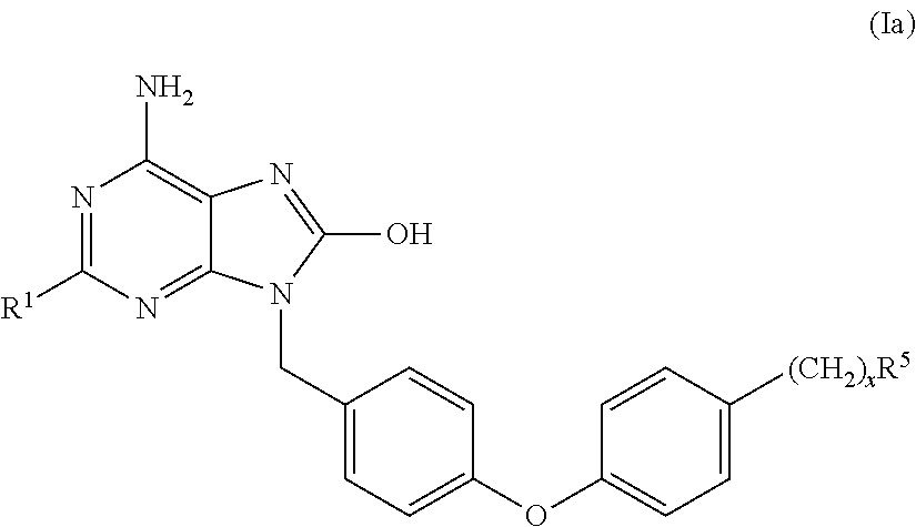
N1=C([R1])N=C2C(=C1N)N=C(O)N2CC1=CC=C(OC2=CC=C([(CH2)xR5])C=C2)C=C1
